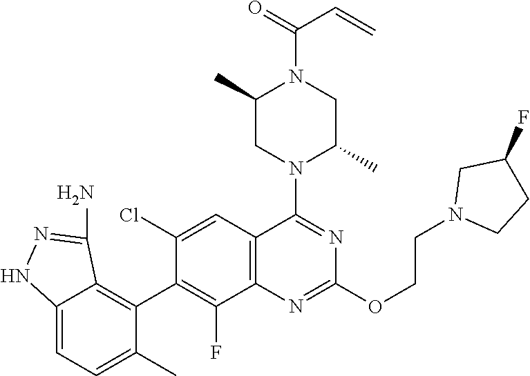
C12=C(C=C(Cl)C(C3=C4C(=CC=C3C)NN=C4N)=C1F)C(N1C(C)CN(C(=O)C=C)C(C)C1)=NC(OCCN1CCC(F)C1)=N2
